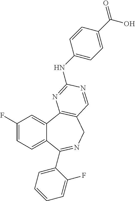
C1(F)=CC=C2C(=C1)C1=C(CN=C2C2=CC=CC=C2F)C=NC(NC2=CC=C(C(O)=O)C=C2)=N1
